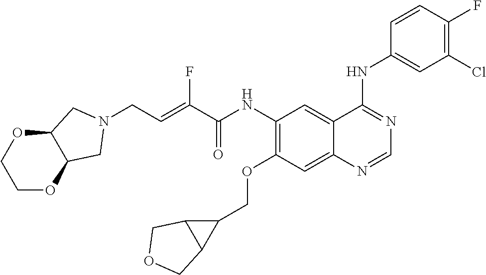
C(NC1=C(OCC2C3C2COC3)C=C2C(=C1)C(NC1=CC(Cl)=C(F)C=C1)=NC=N2)(=O)C(=CCN1CC2OCCOC2C1)F
